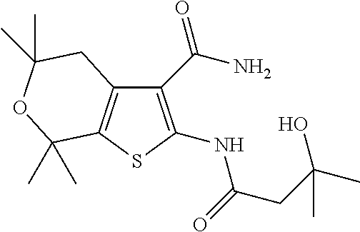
C1(C(N)=O)=C(NC(=O)CC(C)(O)C)SC2=C1CC(C)(C)OC2(C)C
